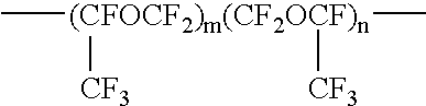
C[(CFOCF2)m(CF2OCF)n](C)([CF3])[CF3]
